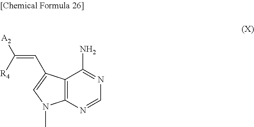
C12=C(N=CN=C1N)N(C)C=C2C=C([R4])[A2]
